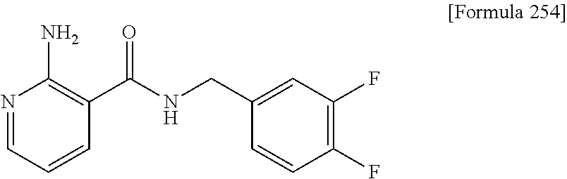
N1=CC=CC(C(NCC2=CC(F)=C(F)C=C2)=O)=C1N
